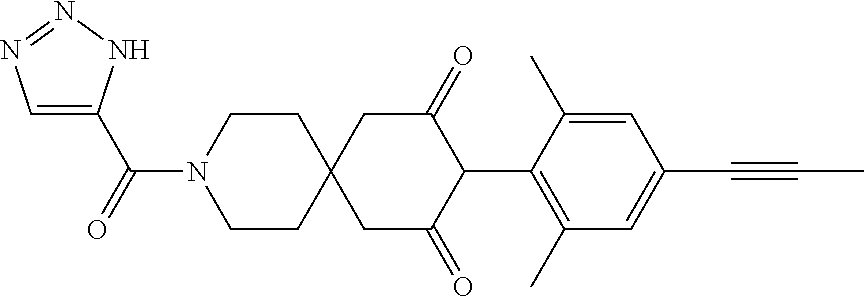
C1CN(C(=O)C2=CN=NN2)CCC12CC(=O)C(C1=C(C)C=C(C#CC)C=C1C)C(=O)C2
